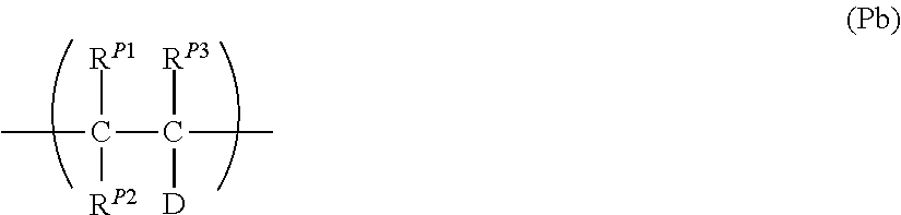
CC(C(C)([RP3])[D])([RP2])[RP1]
